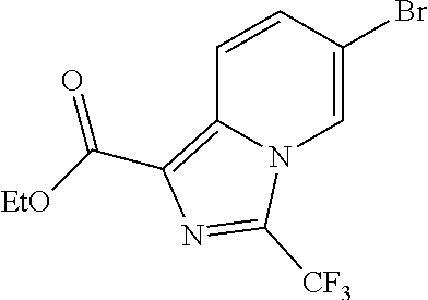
C12=C(C([EtO])=O)N=C([CF3])N1C=C(Br)C=C2
